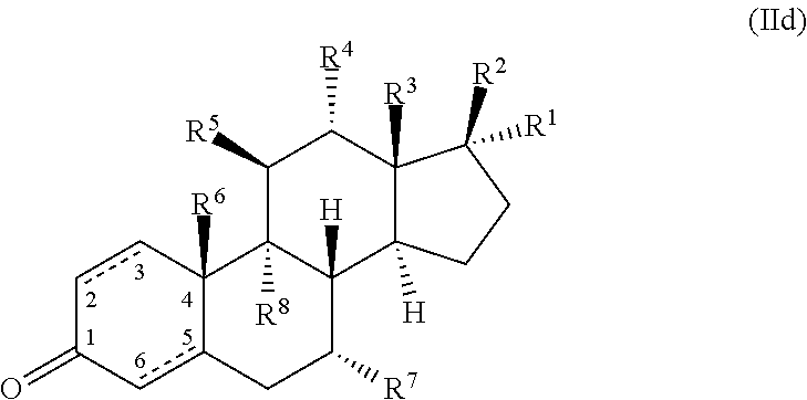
c1cC2([R6])c(cC1=O)CC([R7])C1([H])C2([R8])C([R5])C([R4])C2([R3])C1([H])CCC2([R1])[R2]
